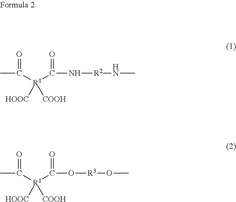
CC([R1](C(=O)N[R2]NC)([HOOC])[COOH])=O.CC([R1](C(=O)O[R3]OC)([HOOC])[COOH])=O
